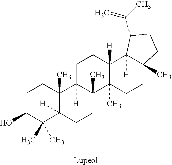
C1C(O)C(C)(C)C2([H])C(C)(C1)C1([H])C(C)(CC2)C2(C)C([H])(CC1)C1([H])C(C)(CC2)CCC1C(C)=C
